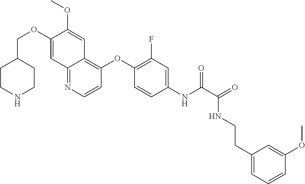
C1CNCCC1COC1=CC2=NC=CC(OC3=C(F)C=C(NC(=O)C(NCCC4=CC=CC(OC)=C4)=O)C=C3)=C2C=C1OC
